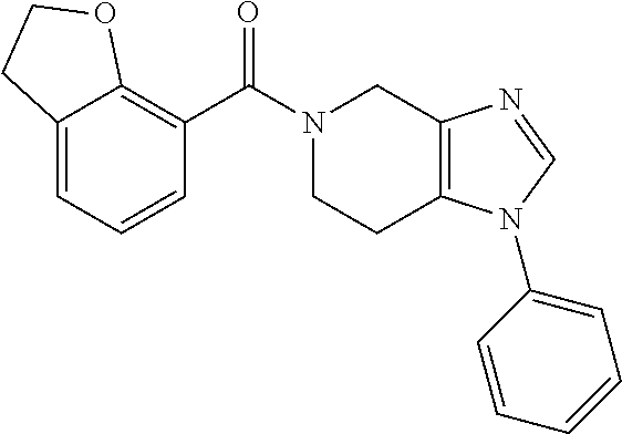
C1N(C(=O)C2=C3C(=CC=C2)CCO3)CC2=C(C1)N(C1=CC=CC=C1)C=N2
